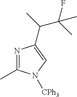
N1=C(C)N([CPh3])C=C1C(C(F)(C)C)C
